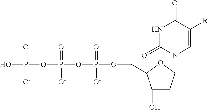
OP(=O)([O-])OP(=O)([O-])OP(=O)(OCC1C(O)CC(N2C=C([R])C(=O)NC2=O)O1)[O-]
